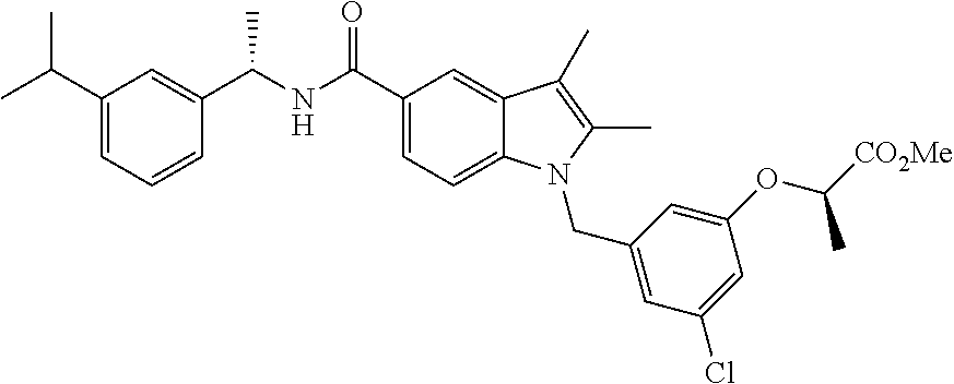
C1(C(=O)NC(C2=CC(C(C)C)=CC=C2)C)=CC=C2C(=C1)C(C)=C(C)N2CC1=CC(Cl)=CC(OC([CO2Me])C)=C1
